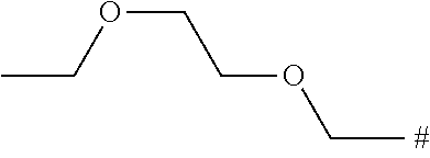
C(COCC)OCC
